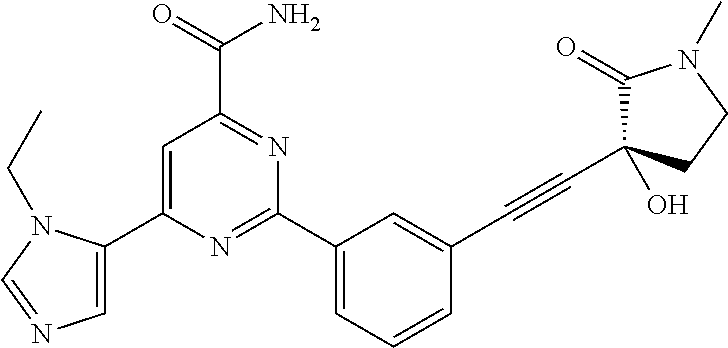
C1=C(C2=CN=CN2CC)N=C(C2=CC=CC(C#CC3(O)C(=O)N(C)CC3)=C2)N=C1C(=O)N
